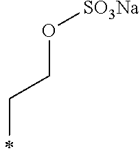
O(CCC)[SO3Na]
